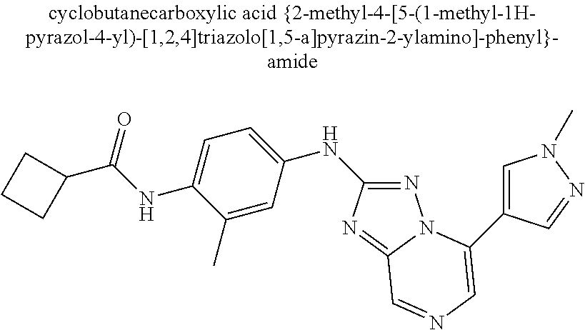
C1(C)=CC(NC2=NN3C(=N2)C=NC=C3C2=CN(C)N=C2)=CC=C1NC(C1CCC1)=O
